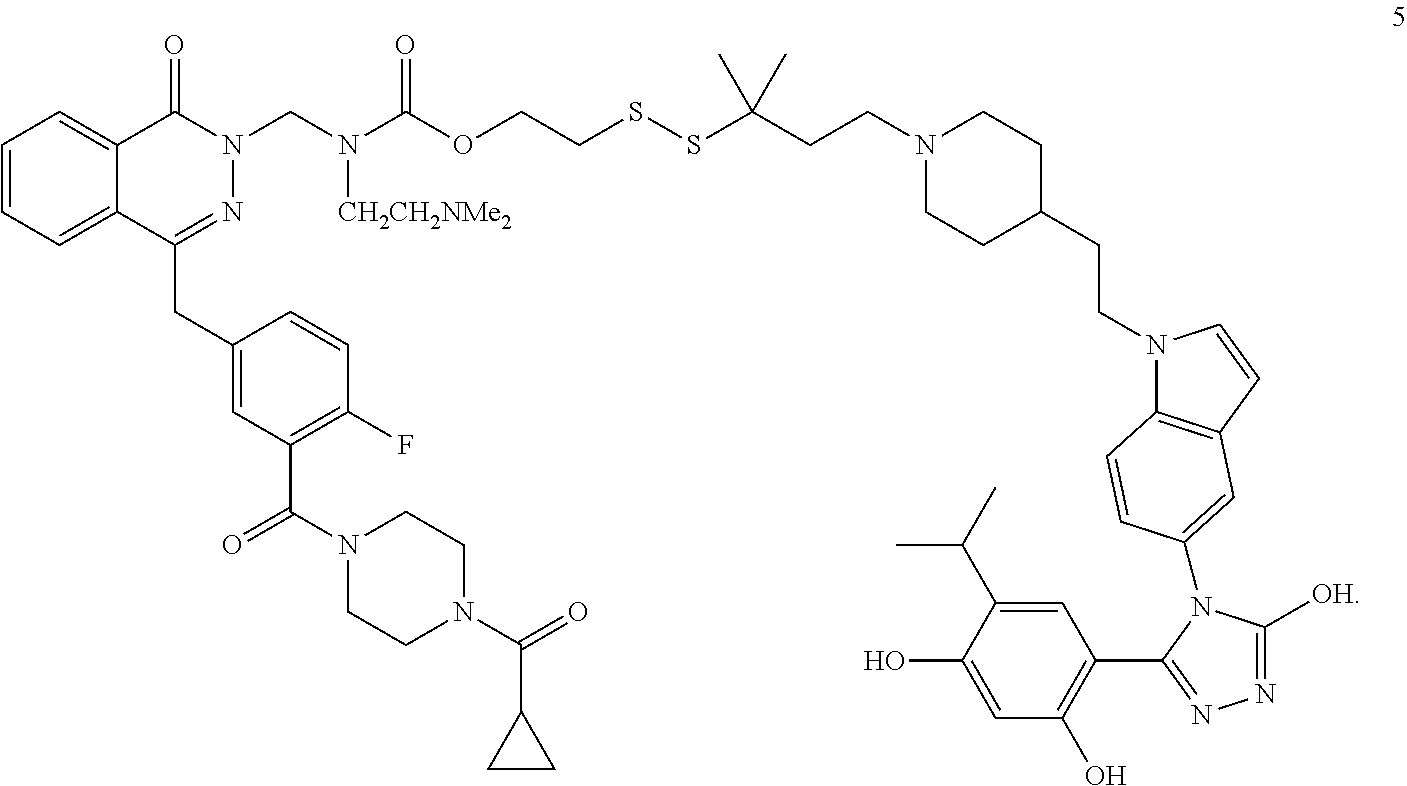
C1=CC=C2C(=C1)C(=O)N(CN(C(OCCSSC(CCN1CCC(CCN3C4=C(C=C3)C=C(N3C([OH])=NN=C3C3=C(O)C=C(O)C(C(C)C)=C3)C=C4)CC1)(C)C)=O)[CH2CH2NMe2])N=C2CC1=CC(C(N2CCN(C(=O)C3CC3)CC2)=O)=C(F)C=C1
